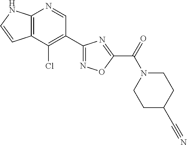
C12=C(C(Cl)=C(C3=NOC(C(=O)N4CCC(C#N)CC4)=N3)C=N1)C=CN2
